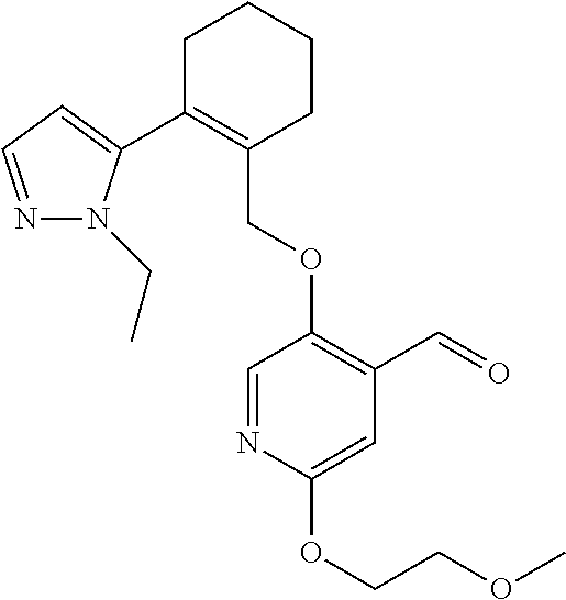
C1C(C2=CC=NN2CC)=C(COC2=C(C=O)C=C(OCCOC)N=C2)CCC1
